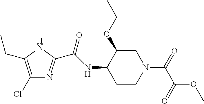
C1CN(C(C(OC)=O)=O)CC(OCC)C1NC(=O)C1=NC(Cl)=C(CC)N1
